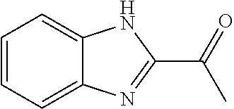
C1=CC=C2C(=C1)NC(C(=O)C)=N2
